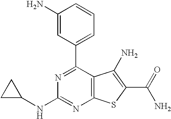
C1(N)=CC(C2=NC(NC3CC3)=NC3=C2C(N)=C(C(N)=O)S3)=CC=C1
